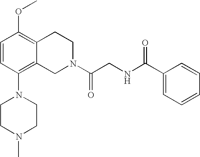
C1=CC(N2CCN(C)CC2)=C2C(=C1OC)CCN(C(CNC(C1=CC=CC=C1)=O)=O)C2
